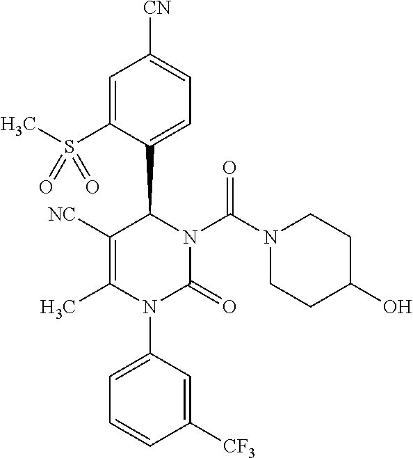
C1([NC])=C(C)N(C2=CC=CC([CF3])=C2)C(=O)N(C(N2CCC(O)CC2)=O)C1C1=CC=C([CN])C=C1S(C)(=O)=O
